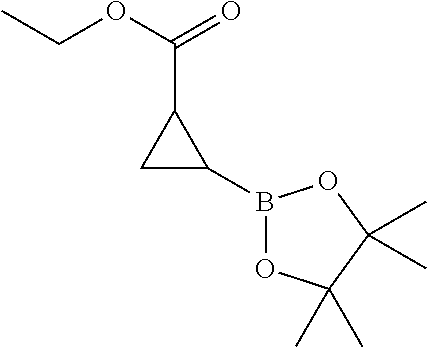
C1C(B2OC(C)(C)C(C)(C)O2)C1C(OCC)=O
